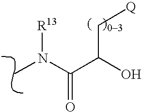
CN([R13])C(C(O)C[Q])=O
